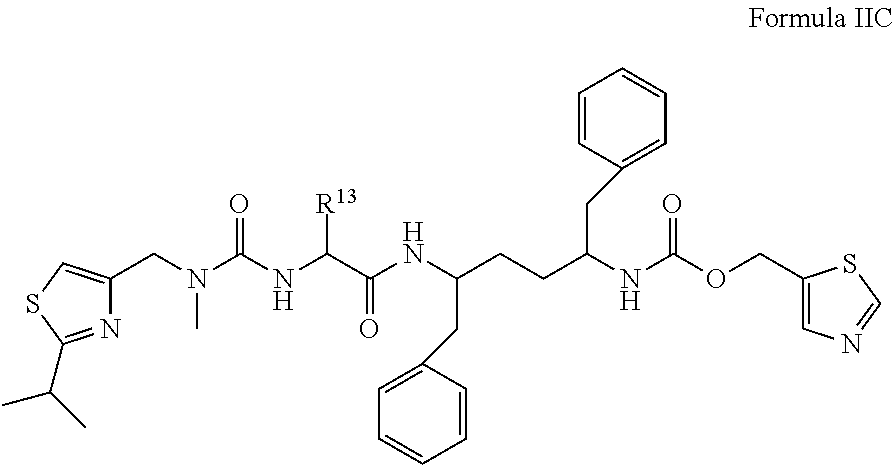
N1=C(C(C)C)SC=C1CN(C(NC(C(NC(CCC(NC(OCC1=CN=CS1)=O)CC1=CC=CC=C1)CC1=CC=CC=C1)=O)[R13])=O)C
